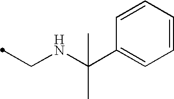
C(NC(C1=CC=CC=C1)(C)C)C
